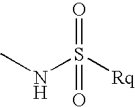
CNS([Rq])(=O)=O
